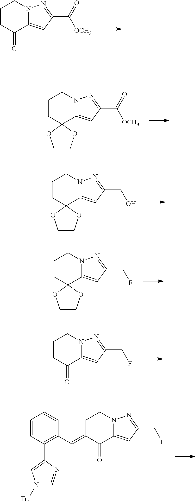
C1C(=O)C2=CC(CF)=NN2CC1.C1C2(C3=CC(CF)=NN3CC1)OCCO2.C1C(=O)C2=CC(C([OCH3])=O)=NN2CC1.C1C2(C3=CC(C([OCH3])=O)=NN3CC1)OCCO2.C1C2(C3=CC(CO)=NN3CC1)OCCO2.C1=CC(C2=CN([Trt])C=N2)=C(C=C2C(=O)C3=CC(CF)=NN3CC2)C=C1
